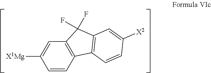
C1=CC2=C(C=C1[X1Mg])C(F)(F)C1=C2C=CC([X2])=C1
